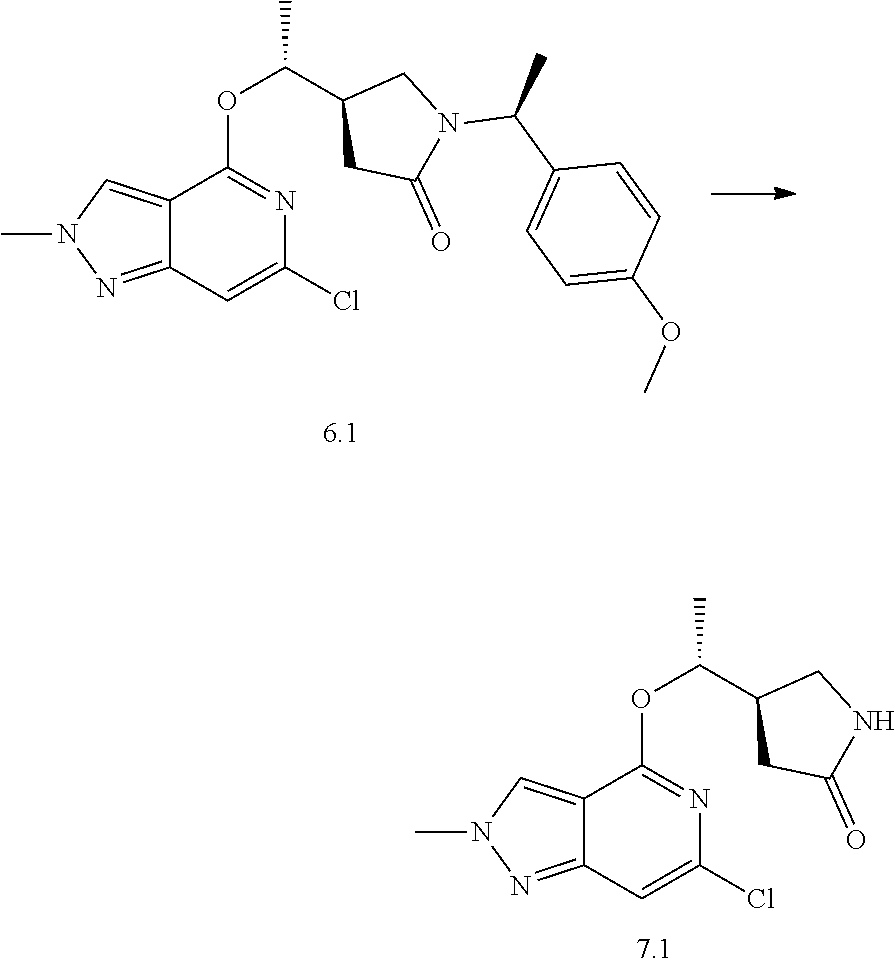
C12=CN(C)N=C1C=C(Cl)N=C2OC(C1CC(=O)N(C(C)C2=CC=C(OC)C=C2)C1)C.C12=CN(C)N=C1C=C(Cl)N=C2OC(C1CC(=O)NC1)C
